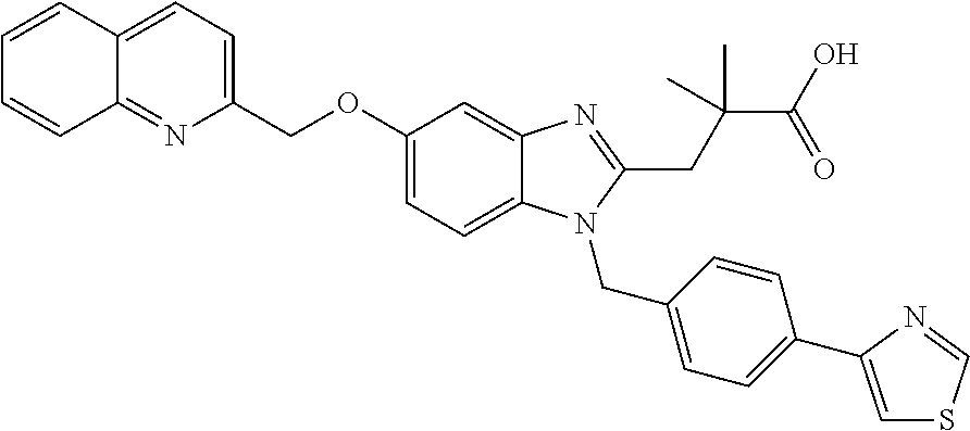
C1(COC2=CC=C3C(=C2)N=C(CC(C)(C(=O)O)C)N3CC2=CC=C(C3=CSC=N3)C=C2)=CC=C2C(=N1)C=CC=C2
